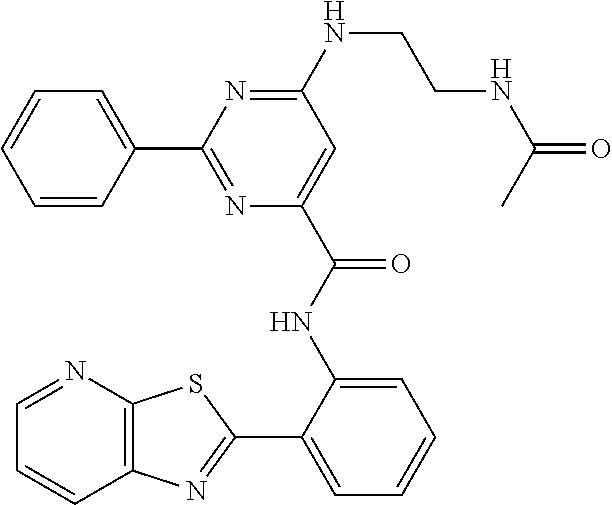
N(C1=NC(C2=CC=CC=C2)=NC(C(NC2=CC=CC=C2C2=NC3=C(N=CC=C3)S2)=O)=C1)CCNC(=O)C
